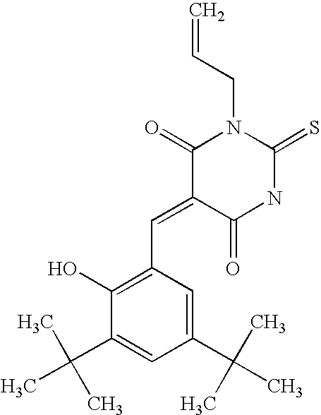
C=CCN1C(=O)C(=CC2=C(O)C(C(C)(C)C)=CC(C(C)(C)C)=C2)C(=O)NC1=S
